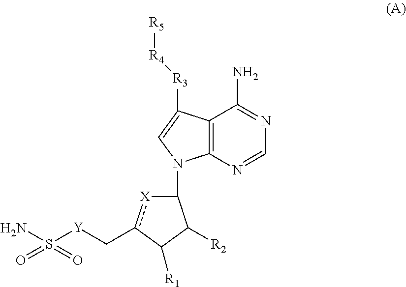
C12=C(N=CN=C1N)N(C1[X]c(C[Y]S(N)(=O)=O)C([R1])C1[R2])C=C2[R3][R4][R5]
